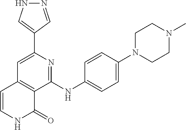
C1(C2=CNN=C2)=CC2=C(C(NC3=CC=C(N4CCN(C)CC4)C=C3)=N1)C(=O)NC=C2
